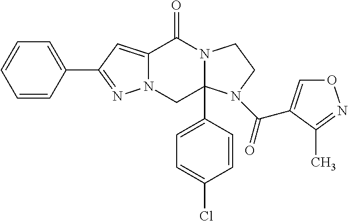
C12=CC(C3=CC=CC=C3)=NN1CC1(C3=CC=C(Cl)C=C3)N(C2=O)CCN1C(=O)C1=CON=C1C
